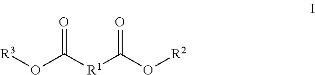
O=C([R1]C(O[R2])=O)O[R3]
